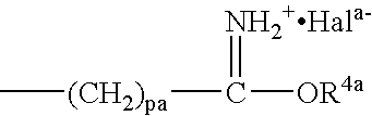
[NH2+Hala-]=C([OR4a])[(CH2)pa]C
